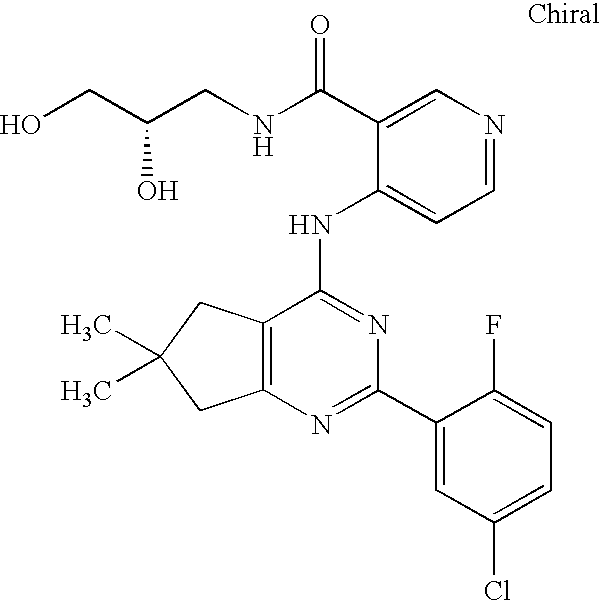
C12=C(CC(C)(C)C1)C(NC1=CC=NC=C1C(NCC(CO)O)=O)=NC(C1=CC(Cl)=CC=C1F)=N2
